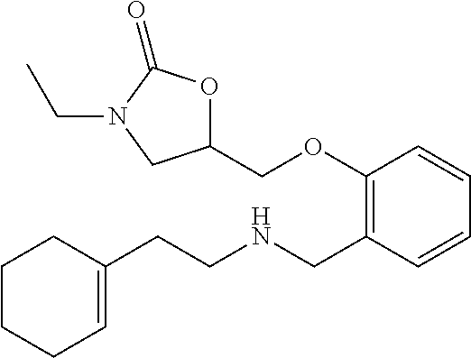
C1C(CCNCC2=C(OCC3OC(=O)N(CC)C3)C=CC=C2)=CCCC1
